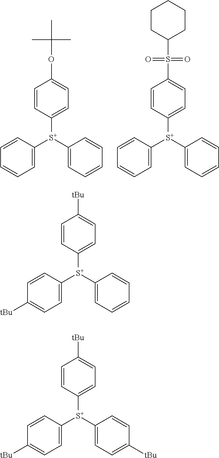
C1=CC([S+](C2=CC=CC=C2)C2=CC=CC=C2)=CC=C1OC(C)(C)C.C1=CC([S+](C2=CC=CC=C2)C2=CC=CC=C2)=CC=C1S(C1CCCCC1)(=O)=O.C1=CC([S+](C2=CC=CC=C2)C2=CC=C([tBu])C=C2)=CC=C1[tBu].C1=CC([S+](C2=CC=C([tBu])C=C2)C2=CC=C([tBu])C=C2)=CC=C1[tBu]
